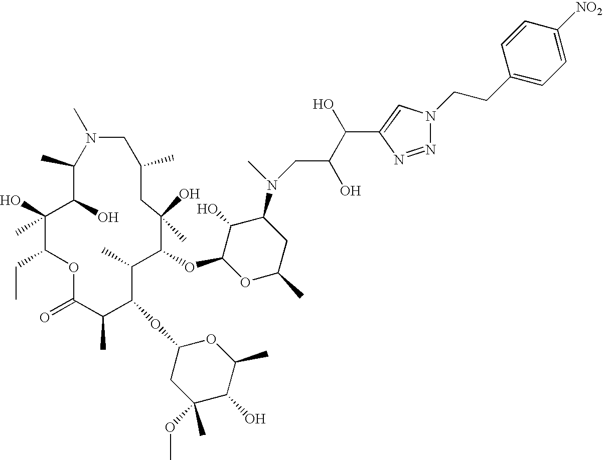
C1(C)C(O)C(O)(C)C(CC)OC(=O)C(C)C(OC2CC(C)(OC)C(O)C(C)O2)C(C)C(OC2OC(C)CC(N(C)CC(C(O)C3=CN(CCC4=CC=C([NO2])C=C4)N=N3)O)C2O)C(O)(C)CC(C)CN1C
